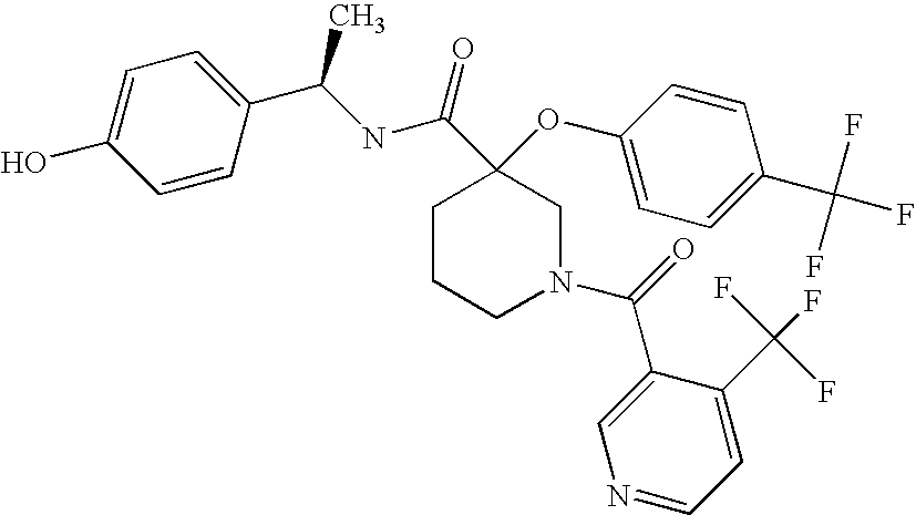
C1=CC(C(NC(=O)C2(OC3=CC=C(C(F)(F)F)C=C3)CCCN(C(C3=CN=CC=C3C(F)(F)F)=O)C2)C)=CC=C1O
